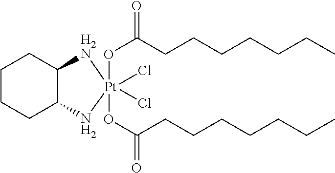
C1CCC2C(C1)[H2N][Pt](Cl)(Cl)(OC(CCCCCCC)=O)(OC(CCCCCCC)=O)N2
